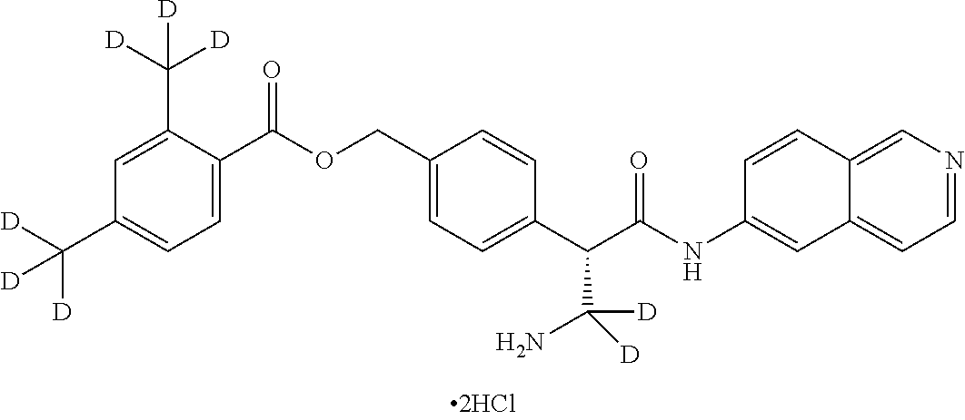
C1=C(C(OCC2=CC=C(C(C(NC3=CC4=CC=NC=C4C=C3)=O)C(N)([D])[D])C=C2)=O)C(C([D])([D])[D])=CC(C([D])([D])[D])=C1
